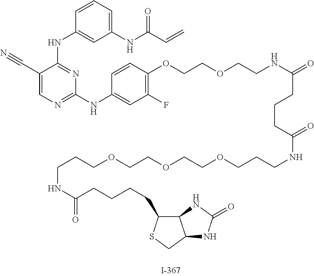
C1(C#N)=CN=C(NC2=CC(F)=C(OCCOCCNC(=O)CCCC(NCCCOCCOCCOCCCNC(CCCCC3SCC4C3NC(=O)N4)=O)=O)C=C2)N=C1NC1=CC(NC(C=C)=O)=CC=C1
